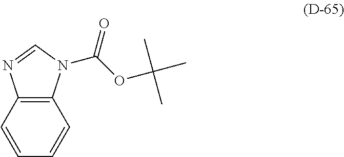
C12=C(N(C(=O)OC(C)(C)C)C=N1)C=CC=C2
